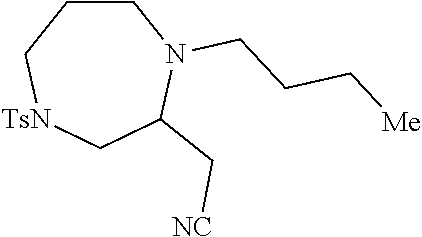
C1CC[TsN]CC(C[NC])N1CCC[Me]
